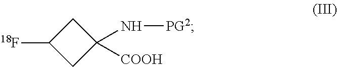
[18F]C1CC(N[PG2])([COOH])C1
